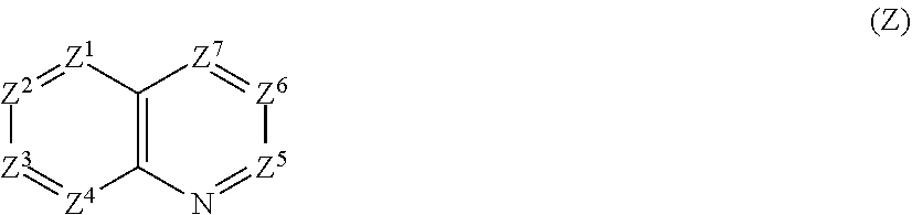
C12=C([Z1]=[Z2][Z3]=[Z4]1)[Z7]=[Z6][Z5]=N2
